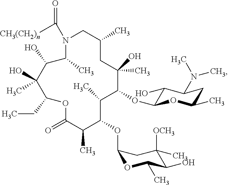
C1C(C)CN(C([CH3(CH2)n])=O)C(C)C(O)C(C)(O)C(CC)OC(=O)C(C)C(OC2OC(C)C(O)C(C)([OCH3])C2)C(C)C(OC2C(O)C(N(C)C)CC(C)O2)C1(C)O
